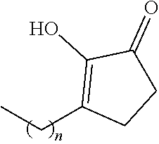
C1(CC)=C(O)C(=O)CC1
